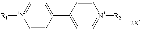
[R1][N+]1=CC=C(C2=CC=[N+]([R2])C=C2)C=C1
